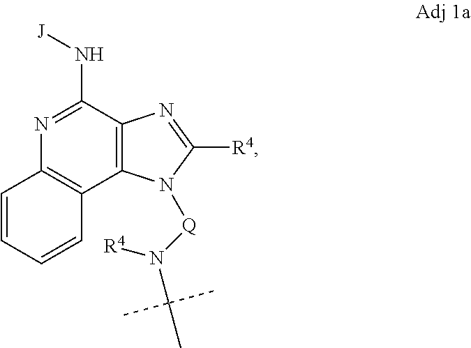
N1=C(N[J])C2=C(C3=C1C=CC=C3)N([Q]N(C(C)(C)C)[R4])C([R4])=N2
